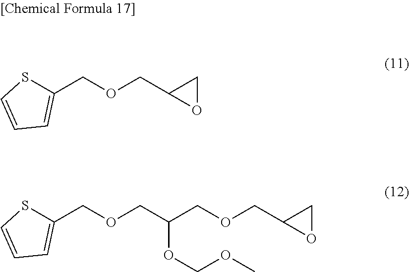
S1C(COCC2OC2)=CC=C1.S1C(COCC(COCC2OC2)OCOC)=CC=C1
